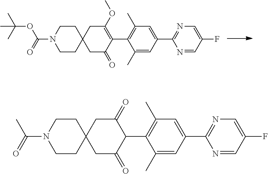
C1CC2(CCN1C(=O)OC(C)(C)C)CC(=O)C(C1=C(C)C=C(C3=NC=C(F)C=N3)C=C1C)=C(OC)C2.C1CC2(CCN1C(=O)C)CC(=O)C(C1=C(C)C=C(C3=NC=C(F)C=N3)C=C1C)C(=O)C2
